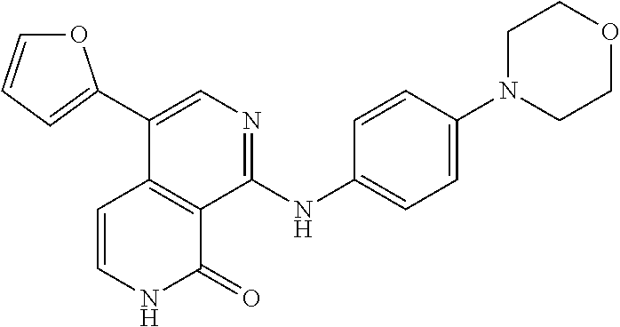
C1=C(C2=CC=CO2)C2=C(C(NC3=CC=C(N4CCOCC4)C=C3)=N1)C(=O)NC=C2
